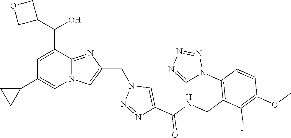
N12C(=NC(CN3N=NC(C(NCC4=C(N5N=NN=C5)C=CC(OC)=C4F)=O)=C3)=C1)C(C(O)C1COC1)=CC(C1CC1)=C2
